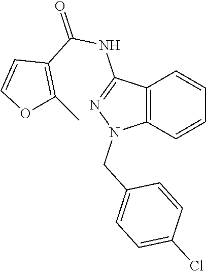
C12=C(C=CC=C1)N(CC1=CC=C(Cl)C=C1)N=C2NC(=O)C1=C(C)OC=C1
